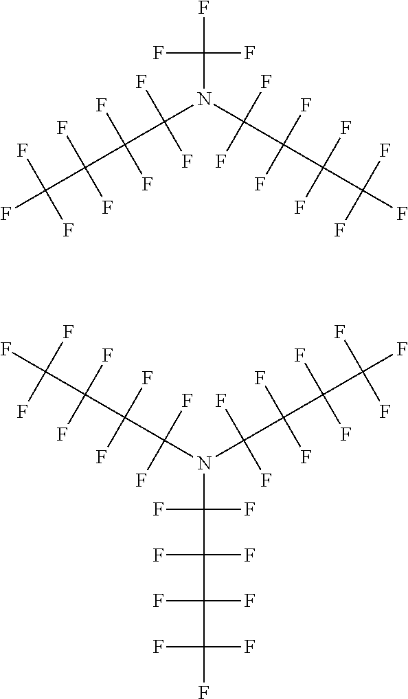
FC(F)(F)N(C(F)(F)C(F)(F)C(F)(F)C(F)(F)F)C(F)(F)C(F)(F)C(F)(F)C(F)(F)F.C(C(F)(F)N(C(F)(F)C(F)(F)C(F)(F)C(F)(F)F)C(F)(F)C(F)(F)C(F)(F)C(F)(F)F)(F)(F)C(F)(F)C(F)(F)F
